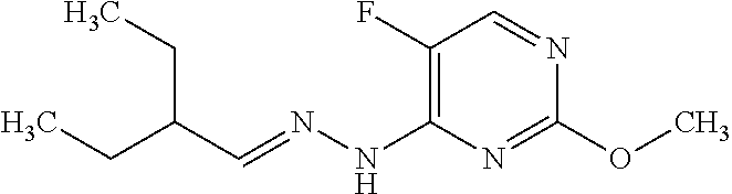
C(CC)(CC)C=NNC1=C(F)C=NC(OC)=N1
